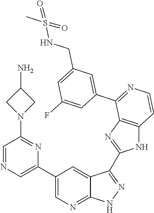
C1=NC=C(C2=CN=C3C(=C2)C(C2=NC4=C(N2)C=CN=C4C2=CC(CNS(C)(=O)=O)=CC(F)=C2)=N[N H]3)N=C1N1CC(N)C1
